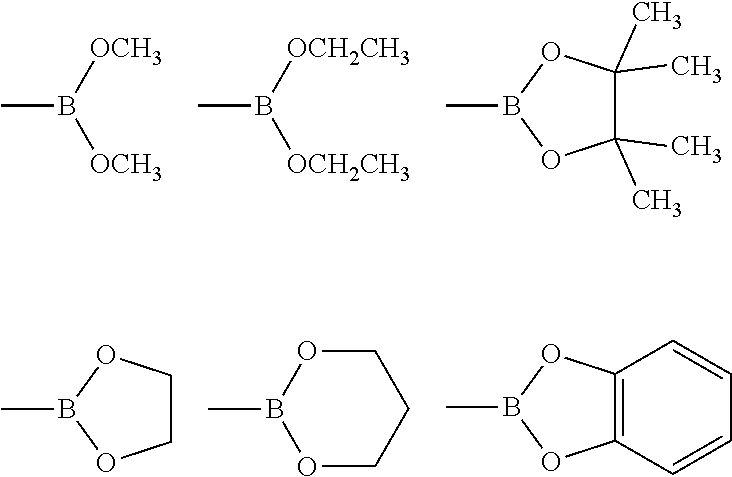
CB([OCH3])[OCH3].CB([OCH2CH3])[OCH2CH3].CB1OC(C)(C)C(C)(C)O1.CB1OCCO1.O1CCCOB1C.CB1OC2=C(O1)C=CC=C2
